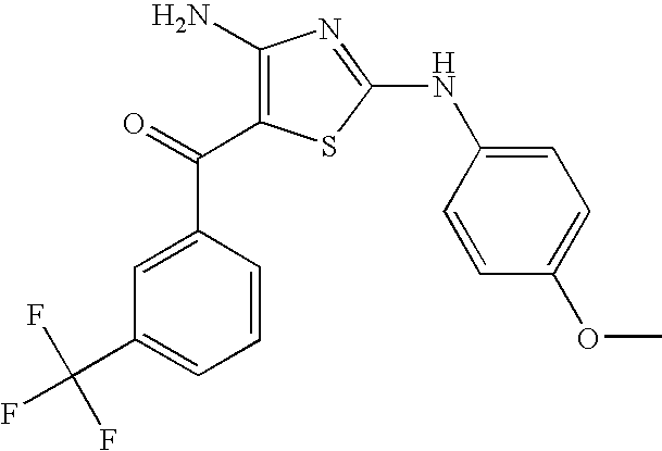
C1=C(C(=O)C2=C(N)N=C(NC3=CC=C(OC)C=C3)S2)C=CC=C1C(F)(F)F
